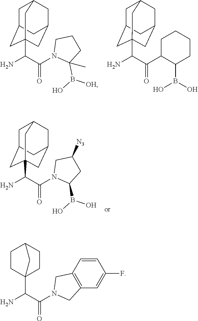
C1C2CC3(C(N)C(=O)N4C(B(O)O)CC([N3])C4)CC(CC1C3)C2.C1C2CC3(C(N)C(=O)N4C(B([OH])O)(C)CCC4)CC(CC1C3)C2.C1C2CC3(C(N)C(=O)C4CCCCC4B(O)O)CC(CC1C3)C2.C(N)(C(=O)N1CC2=C(C1)C=CC(F)=C2)C12CCC(CC1)C2
